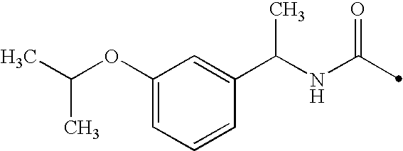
C(NC(=O)C)(C1=CC(OC(C)C)=CC=C1)C
